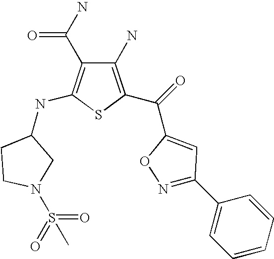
C1(N)=C(C(C2=CC(C3=CC=CC=C3)=NO2)=O)SC(NC2CCN(S(=O)(C)=O)C2)=C1C(N)=O
